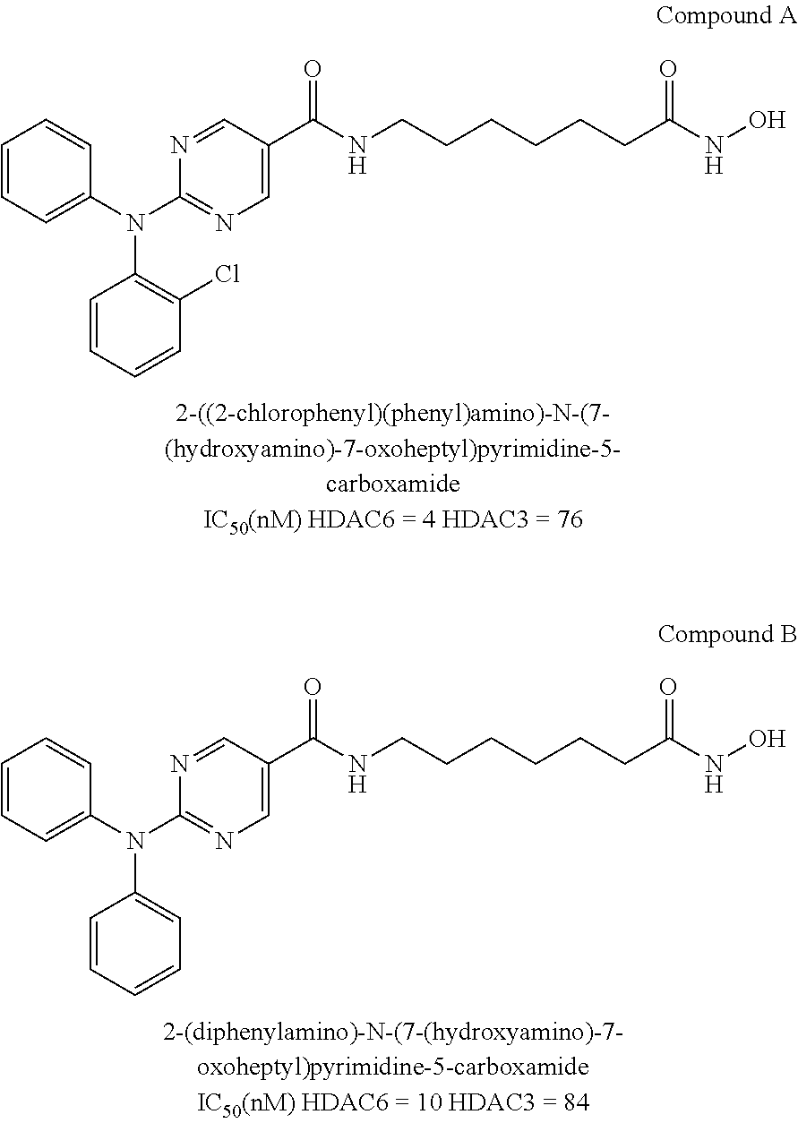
C1=CC=C(N(C2=NC=C(C(NCCCCCCC(NO)=O)=O)C=N2)C2=C(Cl)C=CC=C2)C=C1.C1=CC=C(N(C2=NC=C(C(NCCCCCCC(NO)=O)=O)C=N2)C2=CC=CC=C2)C=C1
